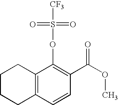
C12=C(C=CC(C(OC)=O)=C1OS([CF3])(=O)=O)CCCC2
